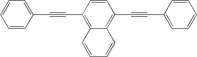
C1=CC=C(C#CC2=C3C(=C(C#CC4=CC=CC=C4)C=C2)C=CC=C3)C=C1
